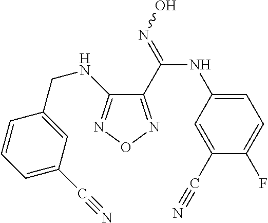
C1=C(NC(=NO)C2=NON=C2NCC2=CC(C#N)=CC=C2)C=C(C#N)C(F)=C1
